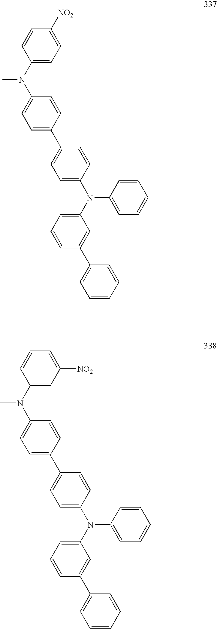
C1=C(N(C2=CC=C(C3=CC=C(N(C4=CC=CC(C5=CC=CC=C5)=C4)C4=CC=CC=C4)C=C3)C=C2)C)C=CC([NO2])=C1.C1=C(N(C2=CC=C(C3=CC=C(N(C4=CC=CC(C5=CC=CC=C5)=C4)C4=CC=CC=C4)C=C3)C=C2)C)C=CC=C1[NO2]
